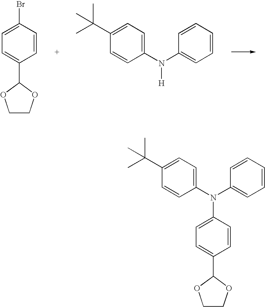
C1=CC(Br)=CC=C1C1OCCO1.C1(N(C2=CC=CC=C2)[H])=CC=C(C(C)(C)C)C=C1.C1=CC(N(C2=CC=C(C(C)(C)C)C=C2)C2=CC=CC=C2)=CC=C1C1OCCO1
